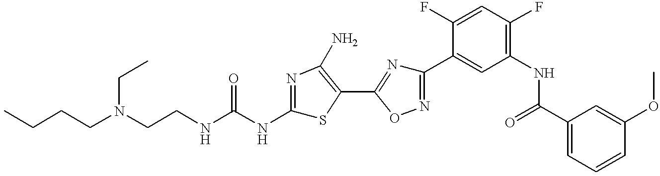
C(CNC(NC1=NC(N)=C(C2=NC(C3=CC(NC(C4=CC=CC(OC)=C4)=O)=C(F)C=C3F)=NO2)S1)=O)N(CCCC)CC
